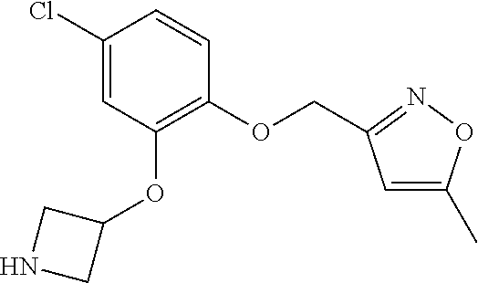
C1(Cl)=CC(OC2CNC2)=C(OCC2=NOC(C)=C2)C=C1
